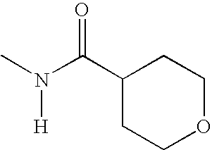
C1(C(N(C)[H])=O)CCOCC1
